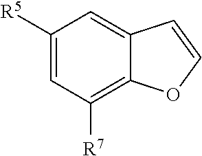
C1([R5])=CC([R7])=C2C(=C1)C=CO2
